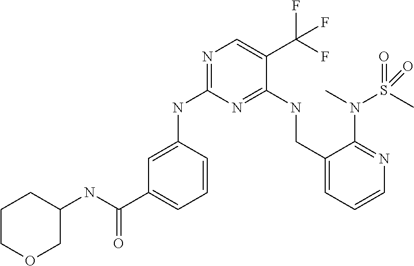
C1=C(NC2=NC=C(C(F)(F)F)C(NCC3=CC=CN=C3N(C)S(C)(=O)=O)=N2)C=CC=C1C(NC1CCCOC1)=O
